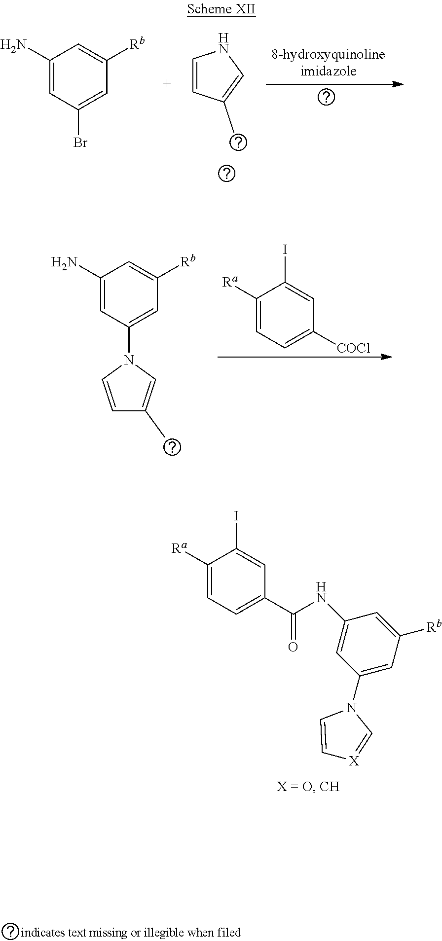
C1=CC(C)=CN1.C1(N)=CC(Br)=CC([Rb])=C1.C1(N)=CC(N2C=CC(C)=C2)=CC([Rb])=C1.C1([Ra])=CC=C([COCl])C=C1I.C1([Ra])=CC=C(C(NC2=CC(N3C=C[X]=C3)=CC([Rb])=C2)=O)C=C1I
